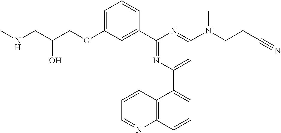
N(CC(COC1=CC=CC(C2=NC(C3=CC=CC4=C3C=CC=N4)=CC(N(CCC#N)C)=N2)=C1)O)C
